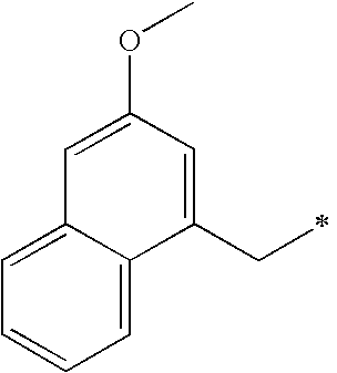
C1=C(OC)C=C(CC)C2=CC=CC=C12
